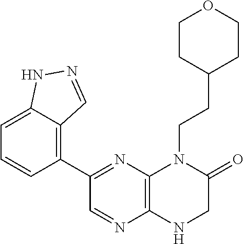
C1(C2=NC3=C(N=C2)NCC(=O)N3CCC2CCOCC2)=C2C(=CC=C1)NN=C2
